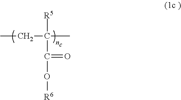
CCC([R5])(C(=O)O[R6])C
